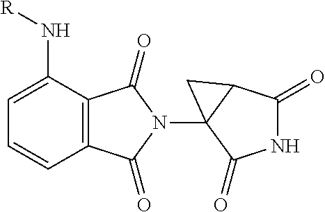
C12=C(C(N[R])=CC=C1)C(=O)N(C13C(=O)NC(=O)C1C3)C2=O
